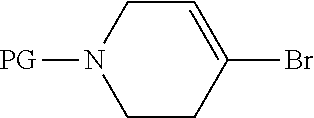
C1CC(Br)=CCN1[PG]
